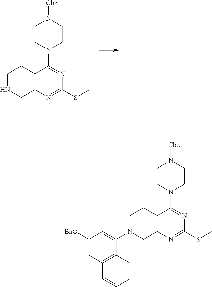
C12=C(N=C(SC)N=C1N1CCN([Cbz])CC1)CN(C1=CC([BnO])=CC3=C1C=CC=C3)CC2.C12=C(N=C(SC)N=C1N1CCN([Cbz])CC1)CNCC2
